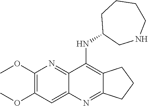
C1(OC)=C(OC)C=C2C(=N1)C(NC1CNCCCC1)=C1C(=N2)CCC1
